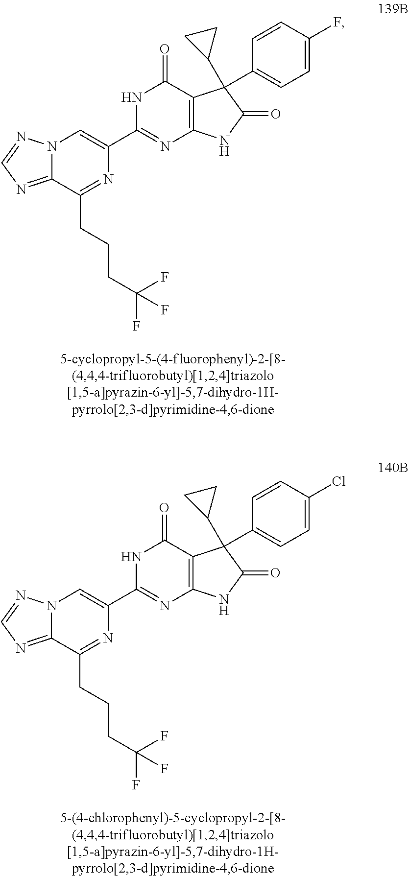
C12=NC=NN1C=C(C1=NC3=C(C(=O)N1)C(C1CC1)(C1=CC=C(F)C=C1)C(=O)N3)N=C2CCCC(F)(F)F.C12=NC=NN1C=C(C1=NC3=C(C(=O)N1)C(C1CC1)(C1=CC=C(Cl)C=C1)C(=O)N3)N=C2CCCC(F)(F)F
